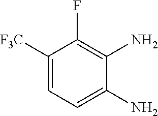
C1([F3C])=CC=C(N)C(N)=C1F
